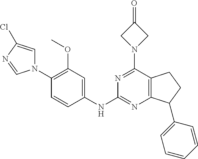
C1(OC)=C(N2C=C(Cl)N=C2)C=CC(NC2=NC3=C(C(N4CC(=O)C4)=N2)CCC3C2=CC=CC=C2)=C1
